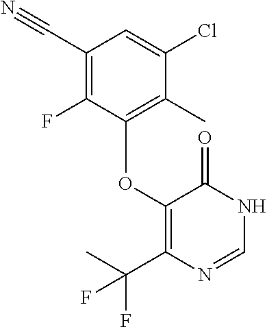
C1(C#N)=C(F)C(OC2=C(C(C)(F)F)N=CNC2=O)=C(C)C(Cl)=C1
